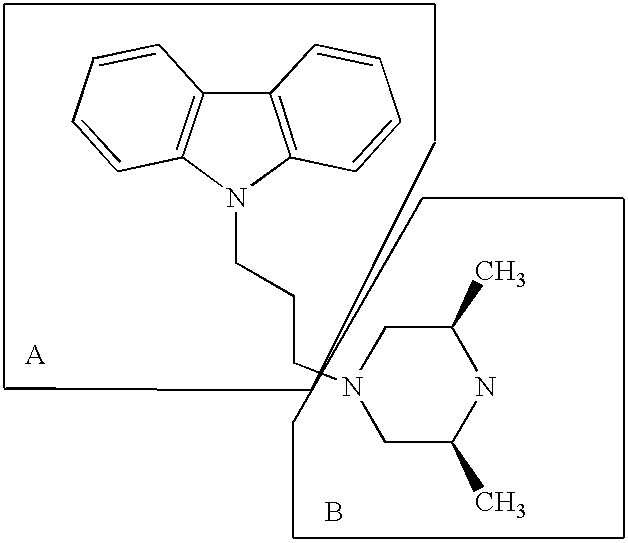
C12=C(N(CCCN3CC(C)NC(C)C3)C3=C1C=CC=C3)C=CC=C2.B
